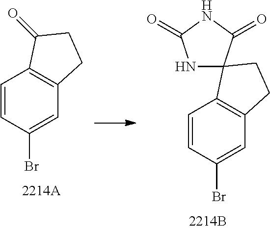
C1=CC(Br)=CC2=C1C(=O)CC2.C1=CC(Br)=CC2=C1C1(CC2)NC(=O)NC1=O
